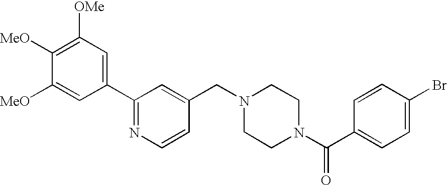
C1(C2=NC=CC(CN3CCN(C(C4=CC=C(Br)C=C4)=O)CC3)=C2)=CC([OMe])=C([MeO])C([MeO])=C1
